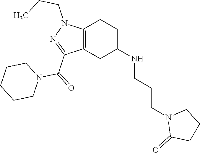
C1C(NCCCN2C(=O)CCC2)CC2=C(C1)N(CCC)N=C2C(=O)N1CCCCC1
